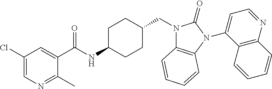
C1(Cl)=CN=C(C)C(C(NC2CCC(CN3C4=C(N(C5=CC=NC6=C5C=CC=C6)C3=O)C=CC=C4)CC2)=O)=C1
